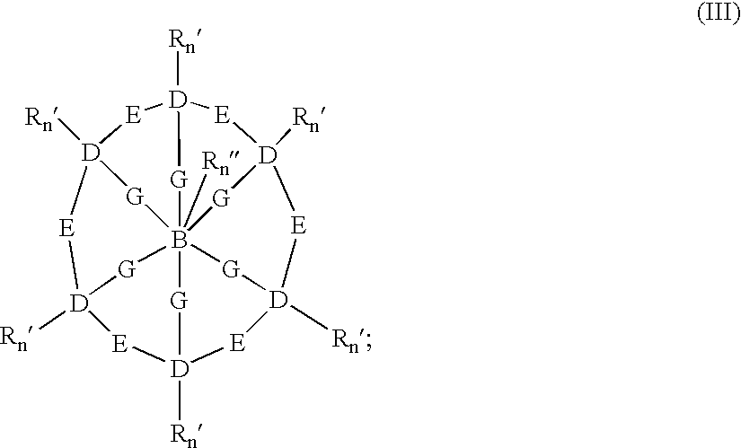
[G]1B2345([Rn])[G][D]6([Rn])[E][D]([Rn])([G]2)[E][D]1([Rn])[E][D]([Rn])([G]3)[E][D]([Rn])([G]4)[E][D]([Rn])([G]5)[E]6
